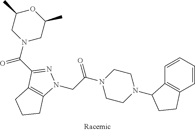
C(C(N1CCN(C2C3=C(C=CC=C3)CC2)CC1)=O)N1C2=C(C(C(N3CC(C)OC(C)C3)=O)=N1)CCC2
